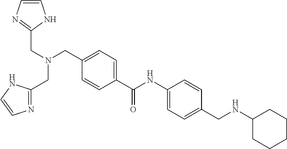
C1=C(C(=O)NC2=CC=C(CNC3CCCCC3)C=C2)C=CC(CN(CC2=NC=CN2)CC2=NC=CN2)=C1
